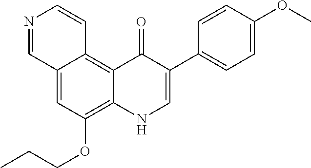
C12=CC(OCCC)=C3C(=C1C=CN=C2)C(=O)C(C1=CC=C(OC)C=C1)=CN3
